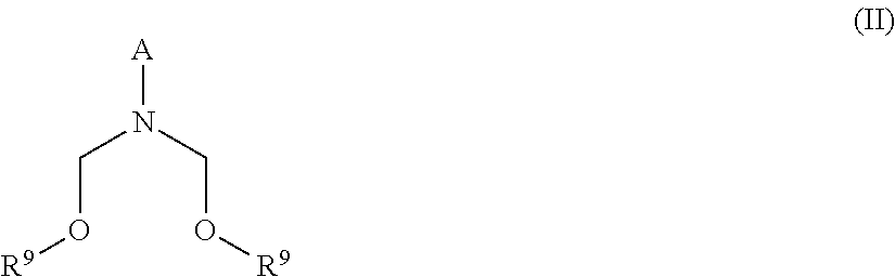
[A]N(CO[R9])CO[R9]
